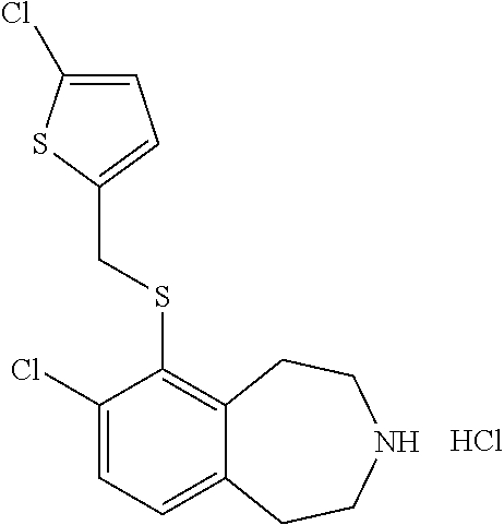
Cl.C1(Cl)=CC=C2C(=C1SCC1=CC=C(Cl)S1)CCNCC2
